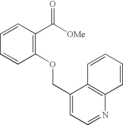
C1=CC(C([OMe])=O)=C(OCC2=CC=NC3=C2C=CC=C3)C=C1
